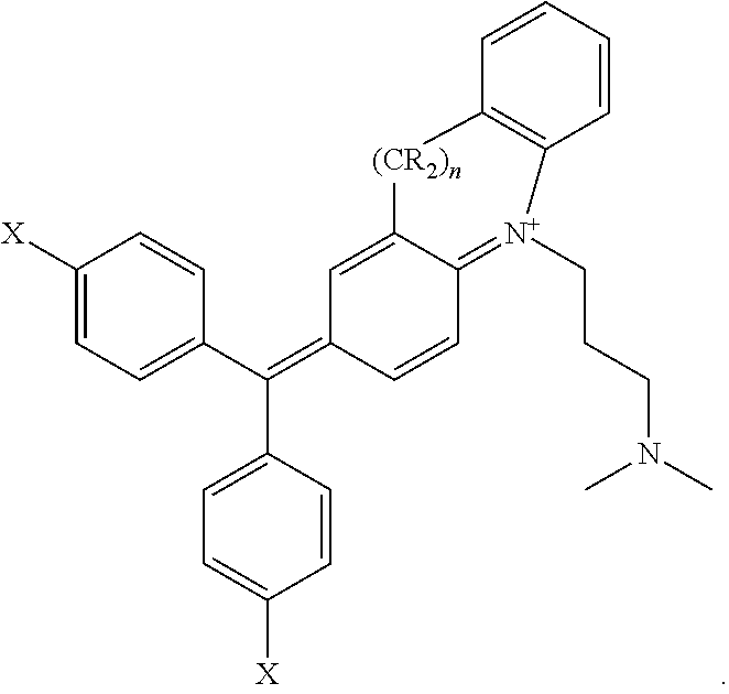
C1([X])=CC=C(C(=C2C=CC3=[N+](CCCN(C)C)C4=C([(CR2)n]C3=C2)C=CC=C4)C2=CC=C([X])C=C2)C=C1
